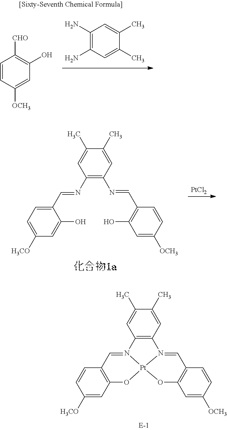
C1(N)=C(N)C=C(C)C(C)=C1.C1=CC([OCH3])=CC(O)=C1[CHO].C1(N=CC2=CC=C([H3CO])C=C2O)=C(N=CC2=C(O)C=C([OCH3])C=C2)C=C(C)C(C)=C1.[PtCl2].C12=C(C=C(C)C(C)=C1)N1=CC3=C(C=C([OCH3])C=C3)O[Pt]13N2=CC1=C(C=C([H3CO])C=C1)O3
